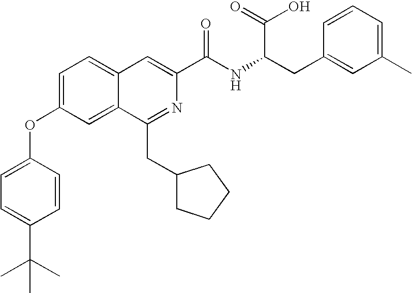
C1=C(OC2=CC=C(C(C)(C)C)C=C2)C=C2C(=C1)C=C(C(NC(C(=O)O)CC1=CC(C)=CC=C1)=O)N=C2CC1CCCC1
